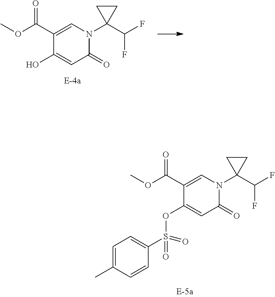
C1(C(OC)=O)=CN(C2(C(F)F)CC2)C(=O)C=C1OS(C1=CC=C(C)C=C1)(=O)=O.C1(C(OC)=O)=CN(C2(C(F)F)CC2)C(=O)C=C1O
